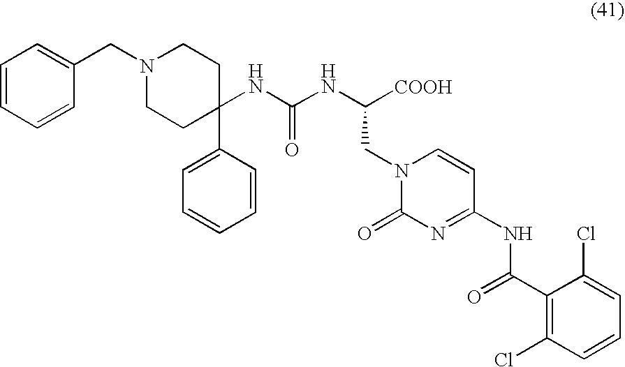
N(C([COOH])CN1C(=O)N=C(NC(C2=C(Cl)C=CC=C2Cl)=O)C=C1)C(NC1(C2=CC=CC=C2)CCN(CC2=CC=CC=C2)CC1)=O
